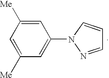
C1=C([Me])C=C(N2N=CC=C2)C=C1[Me]
